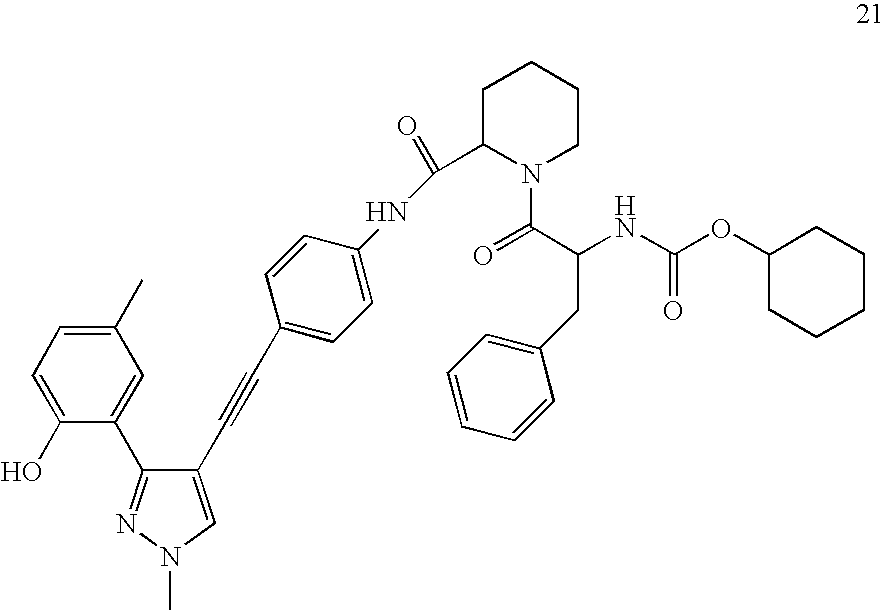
C1(C)=CC=C(O)C(C2=NN(C)C=C2C#CC2=CC=C(NC(C3N(C(C(NC(=O)OC4CCCCC4)CC4=CC=CC=C4)=O)CCCC3)=O)C=C2)=C1
